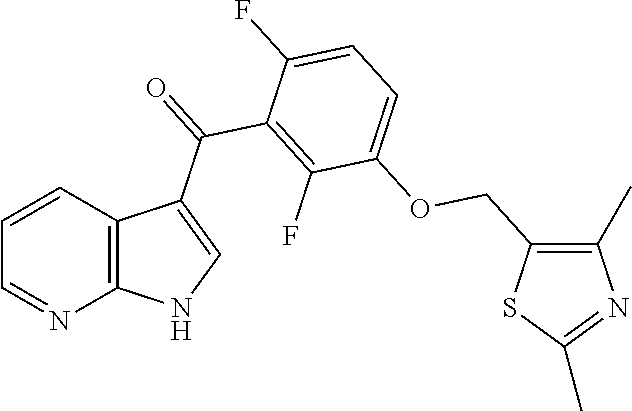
C1=CC2=C(N=C1)NC=C2C(=O)C1=C(F)C(OCC2=C(C)N=C(C)S2)=CC=C1F
